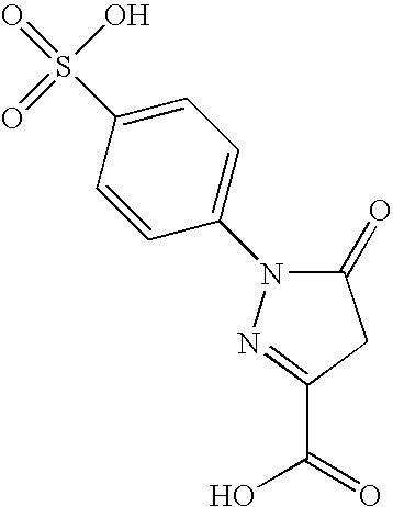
C1(=O)N(C2=CC=C(S(O)(=O)=O)C=C2)N=C(C(O)=O)C1
